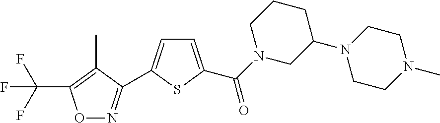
FC(F)(F)C1=C(C)C(C2=CC=C(C(=O)N3CC(N4CCN(C)CC4)CCC3)S2)=NO1
